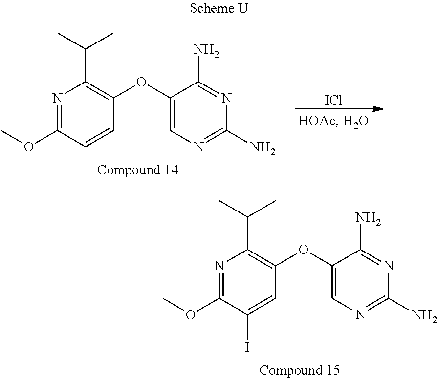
N1=C(OC)C(I)=CC(OC2=CN=C(N)N=C2N)=C1C(C)C.N1=C(OC)C=CC(OC2=CN=C(N)N=C2N)=C1C(C)C.[ICl]
